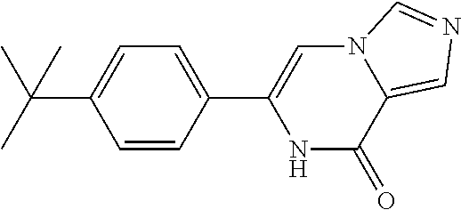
C1=CC(C2=CN3C(=CN=C3)C(=O)N2)=CC=C1C(C)(C)C
